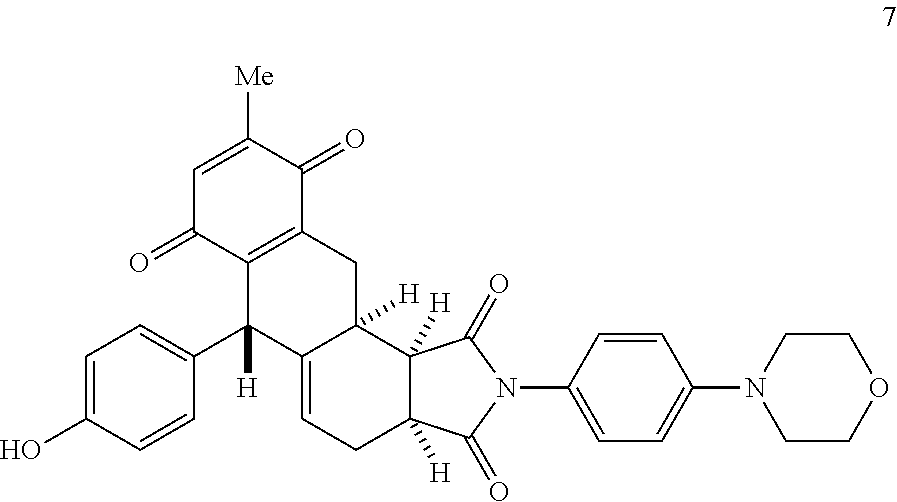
C1=C(O)C=CC(C2([H])C3=CCC4([H])C([H])(C3([H])CC3=C2C(=O)C=C([Me])C3=O)C(=O)N(C2=CC=C(N3CCOCC3)C=C2)C4=O)=C1
